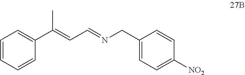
C(C=NCC1=CC=C([NO2])C=C1)=C(C1=CC=CC=C1)C
